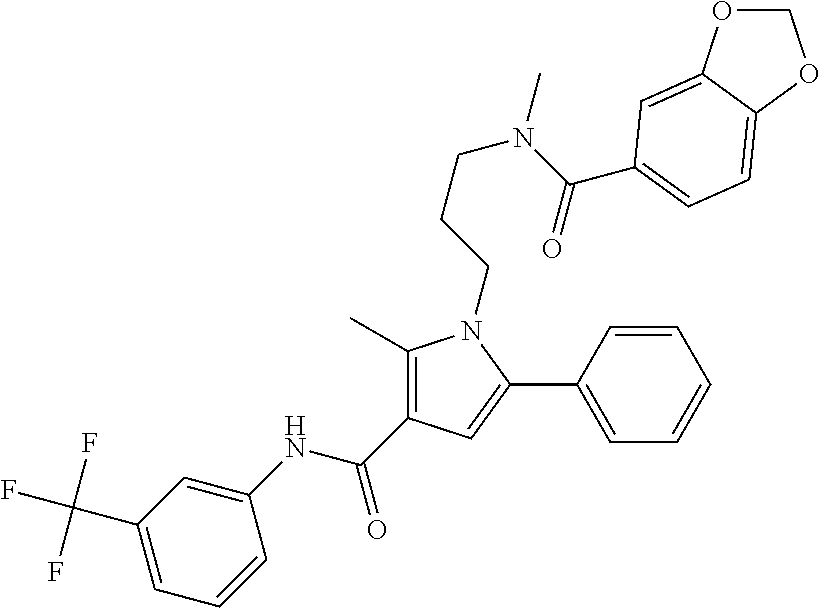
C1(C)=C(C(NC2=CC(C(F)(F)F)=CC=C2)=O)C=C(C2=CC=CC=C2)N1CCCN(C(=O)C1=CC=C2C(=C1)OCO2)C
